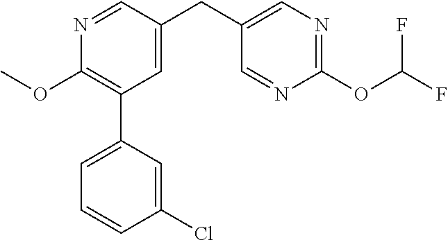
C1(OC)=C(C2=CC=CC(Cl)=C2)C=C(CC2=CN=C(OC(F)F)N=C2)C=N1
